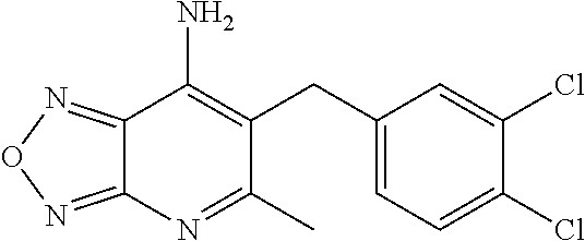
C12=NON=C1N=C(C)C(CC1=CC=C(Cl)C(Cl)=C1)=C2N
